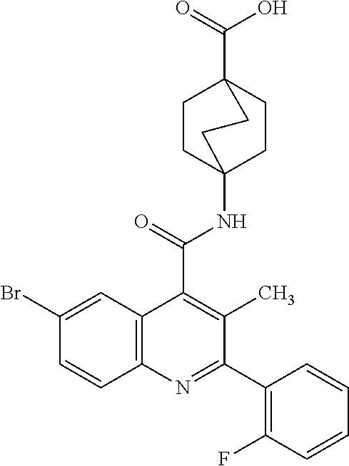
C12=C(C=C(Br)C=C1)C(C(=O)NC13CCC(C(=O)O)(CC1)CC3)=C(C)C(C1=C(F)C=CC=C1)=N2
